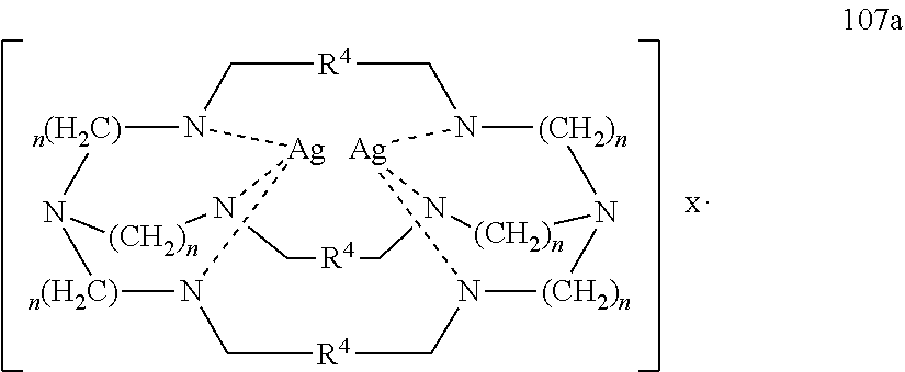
[n(H2C)]1N2[Ag]3N4[n(H2C)]N1[(CH2)n]N3C[R4]CN1[(CH2)n]N3[(CH2)n]N([Ag]1N([(CH2)n]3)C[R4]C4)C[R4]C2
